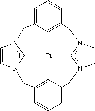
C1=C2C3=C(C=C1)CN1C4[Pt]35C3=C(C=CC=C3CN4C=C1)CN1C5N(C=C1)C2
